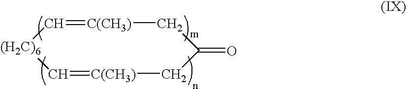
[(H2C)6]1C=[C(CH3)]CC(=O)C[C(CH3)]=C1
